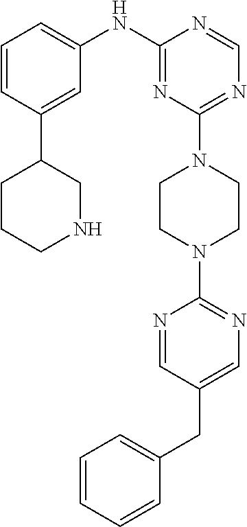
C1=CC=CC=C1CC1=CN=C(N2CCN(C3=NC=NC(NC4=CC=CC(C5CCCNC5)=C4)=N3)CC2)N=C1
